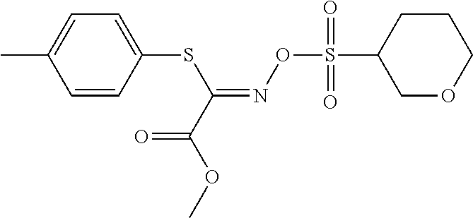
C1=CC(SC(=NOS(C2COCCC2)(=O)=O)C(OC)=O)=CC=C1C
